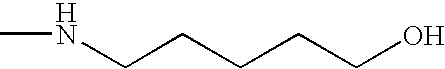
N(CCCCCO)C
